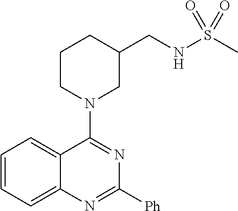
C1=CC=C2C(=C1)C(N1CC(CNS(C)(=O)=O)CCC1)=NC([Ph])=N2
